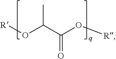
O(C(C(O[R])=O)C)[R]
